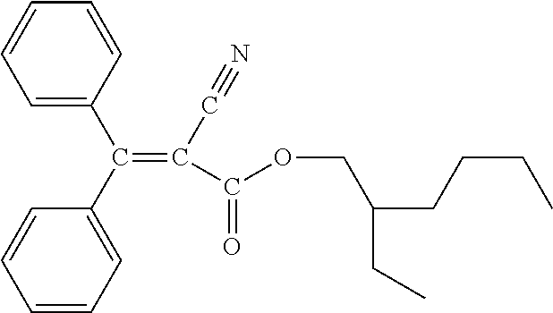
C1=C(C(=C(C#N)C(OCC(CCCC)CC)=O)C2=CC=CC=C2)C=CC=C1
